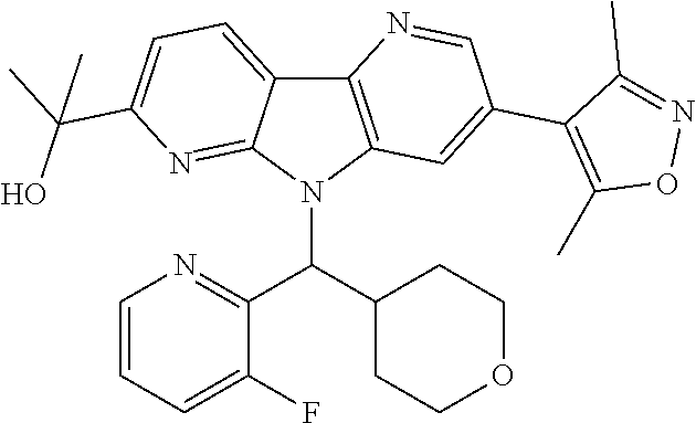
C12=C(N(C(C3CCOCC3)C3=NC=CC=C3F)C3=NC(C(C)(O)C)=CC=C13)C=C(C1=C(C)ON=C1C)C=N2
